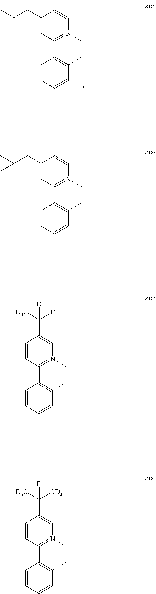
C1=CC=CC(C)=C1C1=N(C)C=CC(CC(C)C)=C1.C1=CC=CC(C)=C1C1=N(C)C=CC(CC(C)(C)C)=C1.C1=CC=CC(C)=C1C1=N(C)C=C(C([D])([D3C])[D])C=C1.C1=CC=CC(C)=C1C1=N(C)C=C(C([CD3])([D3C])[D])C=C1
